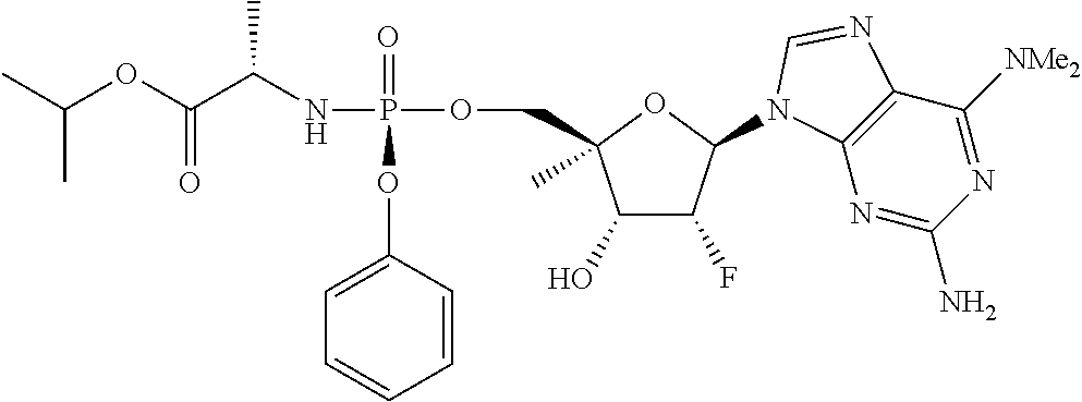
C1(O)C(F)C(N2C3=C(C([NMe2])=NC(N)=N3)N=C2)OC1(COP(=O)(OC1=CC=CC=C1)NC(C)C(OC(C)C)=O)C
